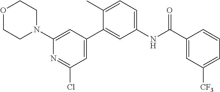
O1CCN(C2=CC(C3=CC(NC(C4=CC([CF3])=CC=C4)=O)=CC=C3C)=CC(Cl)=N2)CC1
